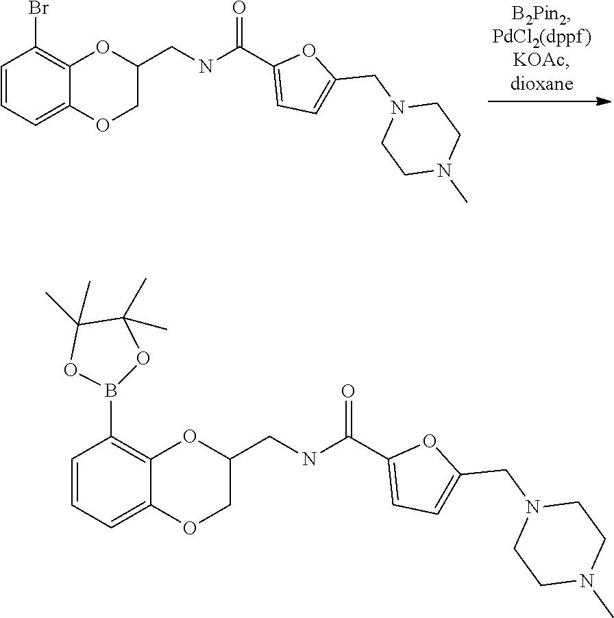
C1=CC=C2C(=C1Br)OC(CNC(C1=CC=C(CN3CCN(C)CC3)O1)=O)CO2.C1=CC=C2C(=C1B1OC(C)(C)C(C)(C)O1)OC(CNC(C1=CC=C(CN3CCN(C)CC3)O1)=O)CO2
